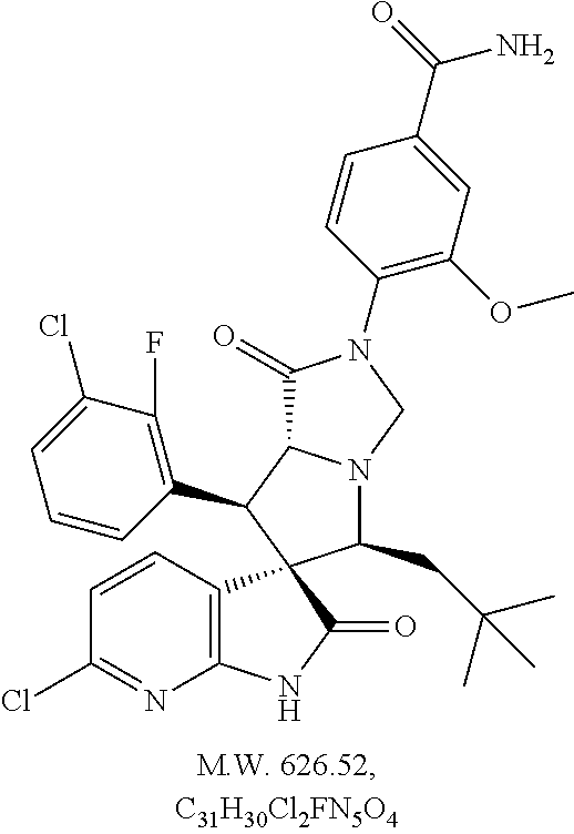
C12=C(C=CC(Cl)=N1)C1(C(=O)N2)C(CC(C)(C)C)N2C(C1C1=C(F)C(Cl)=CC=C1)C(=O)N(C1=C(OC)C=C(C(=O)N)C=C1)C2
